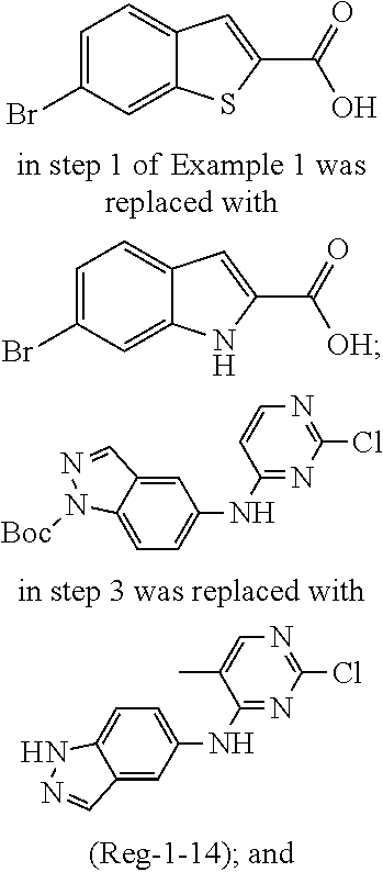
C1=C(Br)C=C2C(=C1)C=C(C(=O)[OH])N2.C1=C(Br)C=C2C(=C1)C=C(C(=O)O)S2.N(C1=NC(Cl)=NC=C1)C1=CC=C2C(=C1)C=NN2[Boc].C12=CC(NC3=NC(Cl)=NC=C3C)=CC=C1NN=C2
